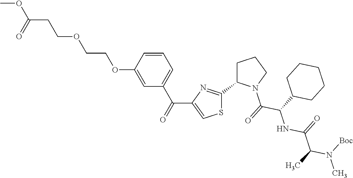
C1=CC(OCCOCCC(OC)=O)=CC(C(=O)C2=CSC(C3N(C(=O)C(C4CCCCC4)NC(C(C)N([Boc])C)=O)CCC3)=N2)=C1
